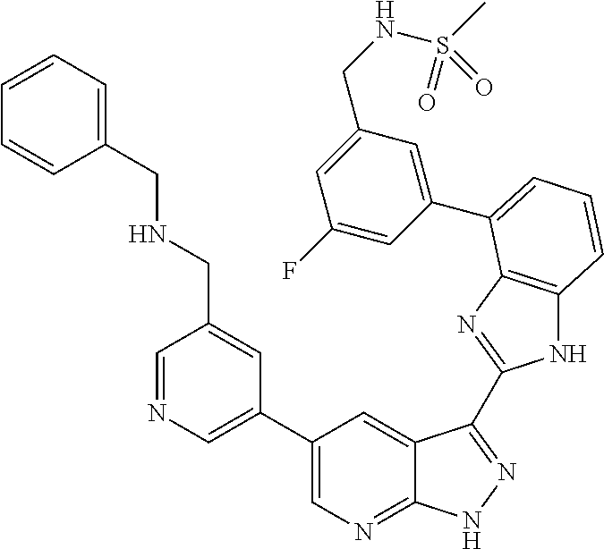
C1(C2=CN=C3C(=C2)C(C2=NC4=C(N2)C=CC=C4C2=CC(CNS(=O)(C)=O)=CC(F)=C2)=NN3)=CN=CC(CNCC2=CC=CC=C2)=C1
